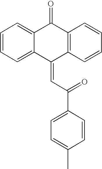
C1=CC=C2C(=C1)C(=CC(=O)C1=CC=C(C)C=C1)C1=C(C2=O)C=CC=C1
